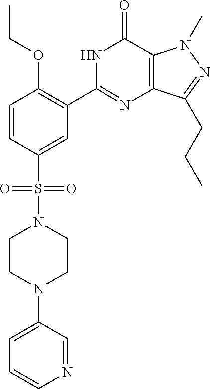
C1(S(=O)(=O)N2CCN(C3=CC=CN=C3)CC2)=CC(C2=NC3=C(C(=O)N2)N(C)N=C3CCC)=C(OCC)C=C1
